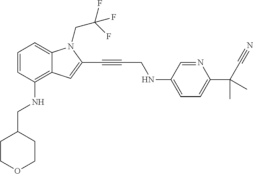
C1=CC(NCC2CCOCC2)=C2C(=C1)N(CC(F)(F)F)C(C#CCNC1=CC=C(C(C#N)(C)C)N=C1)=C2
